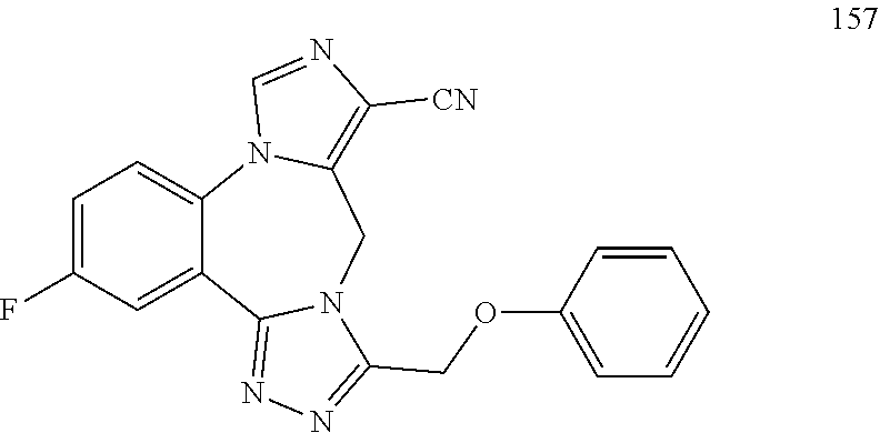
C1=C(F)C=C2C(=C1)N1C(=C([CN])N=C1)CN1C2=NN=C1COC1=CC=CC=C1
